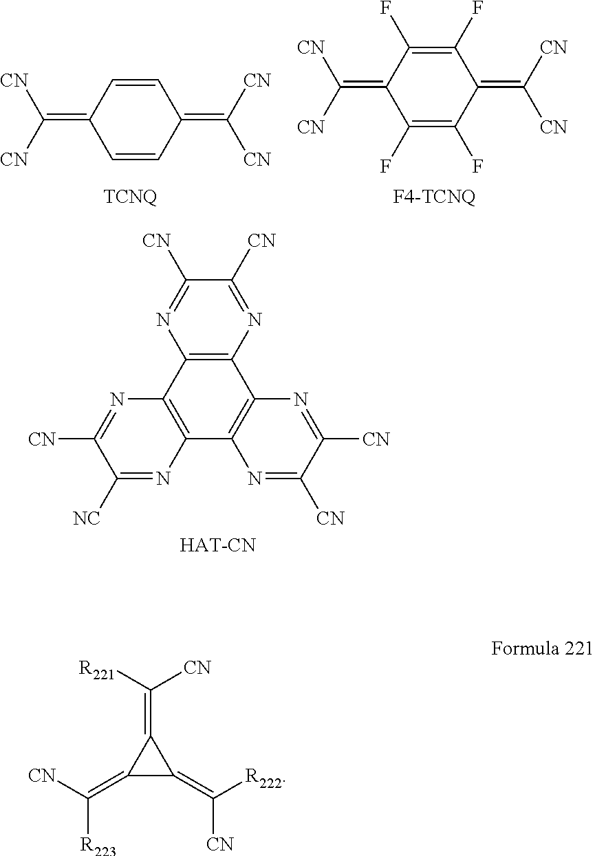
N1=C([CN])C([NC])=NC2=C1C1=C(C3=C2N=C([CN])C([CN])=N3)N=C([CN])C([CN])=N1.C(=C1C(F)=C(F)C(=C([CN])[CN])C(F)=C1F)([CN])[CN].C(=C1C=CC(=C([CN])[CN])C=C1)([CN])[CN].C1(=C([CN])[R223])C(=C([R222])[CN])C1=C([R221])[CN]
